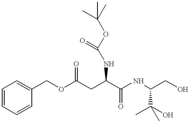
C1=CC=CC(COC(CC(C(NC(CO)C(C)(O)C)=O)NC(OC(C)(C)C)=O)=O)=C1
